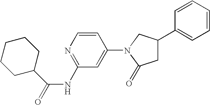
C1=CC(N2C(=O)CC(C3=CC=CC=C3)C2)=CC(NC(=O)C2CCCCC2)=N1
